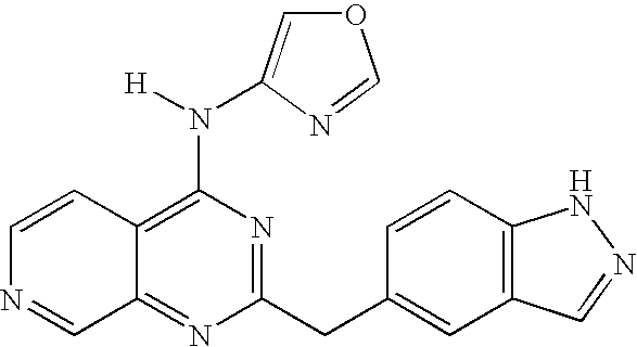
C12=NC(CC3=CC4=C(C=C3)NN=C4)=NC(N([H])C3=COC=N3)=C1C=CN=C2
